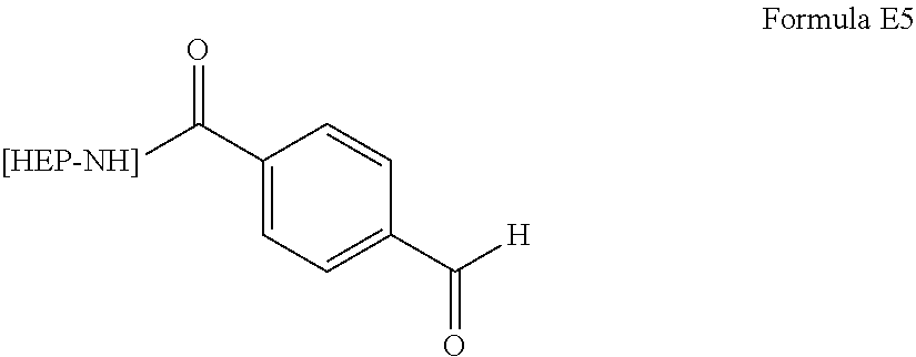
[[HEP-NH]]C(C1=CC=C(C(=O)[H])C=C1)=O
